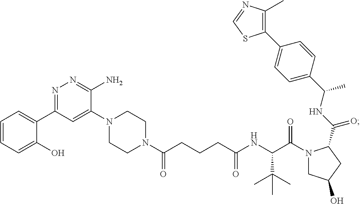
N1(C(=O)CCCC(NC(C(N2CC(O)CC2C(NC(C2=CC=C(C3=C(C)N=CS3)C=C2)C)=O)=O)C(C)(C)C)=O)CCN(C2=CC(C3=CC=CC=C3O)=NN=C2N)CC1
